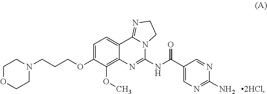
C1OCCN(CCCOC2=CC=C3C(=C2OC)N=C(NC(C2=CN=C(N)N=C2)=O)N2C3=NCC2)C1.[2HCl]
